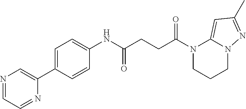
N1=CC=NC(C2=CC=C(NC(CCC(N3CCCN4C3=CC(C)=N4)=O)=O)C=C2)=C1
